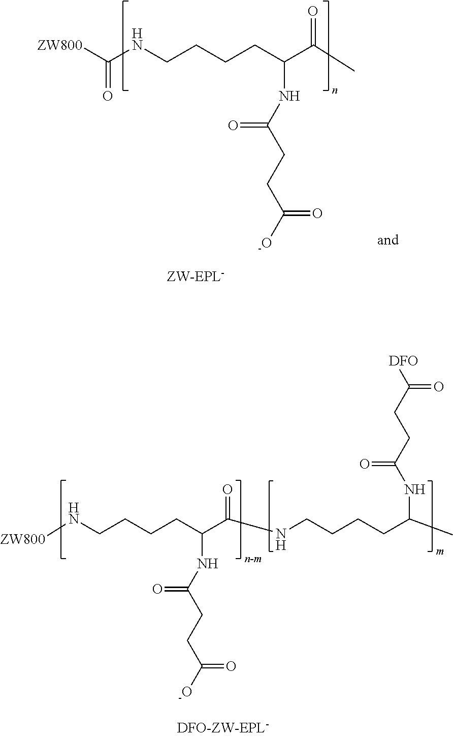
C(NCCCCC(C(=O)C)NC(CCC([-O])=O)=O)([ZW800])=O.[ZW800]NCCCCC(C(=O)NCCCCC(C)NC(CCC([DFO])=O)=O)NC(CCC([-O])=O)=O
